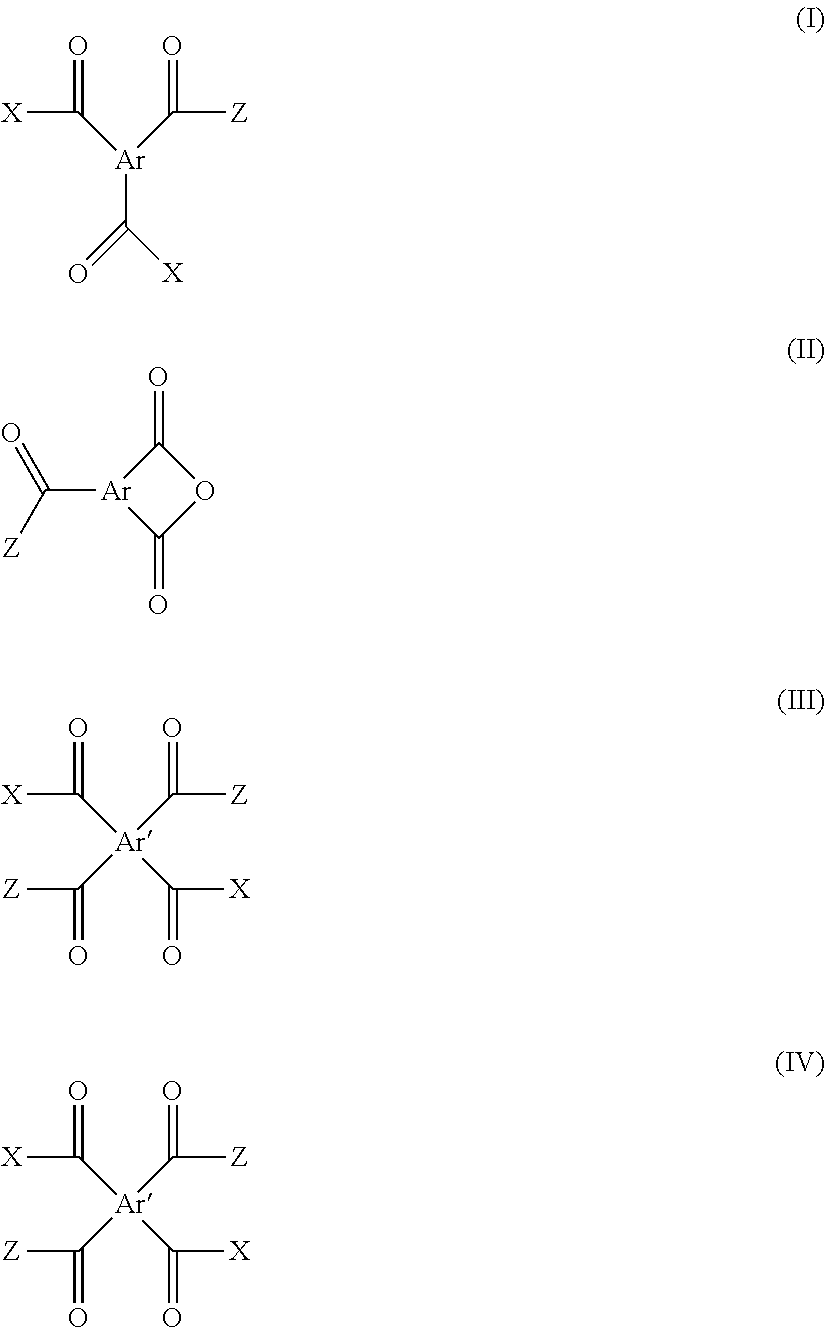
[X]C([Ar](C(=O)[X])C([Z])=O)=O.C([Ar]1C(=O)OC1=O)([Z])=O.[X]C([Ar](C([Z])=O)(C([Z])=O)C([X])=O)=O.[X]C([Ar](C([Z])=O)(C([Z])=O)C([X])=O)=O
